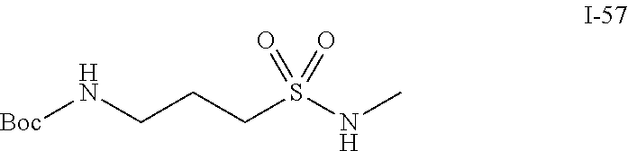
[Boc]NCCCS(=O)(=O)NC
